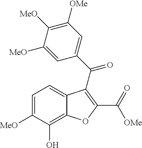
C1=C([MeO])C(O)=C2C(=C1)C(C(C1=CC([OMe])=C([MeO])C([MeO])=C1)=O)=C(C([OMe])=O)O2
